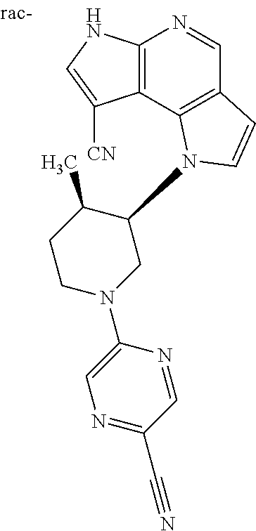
C12=C(C3=C(C=N1)C=CN3C1C(C)CCN(C3=CN=C(C#N)C=N3)C1)C([CN])=CN2
